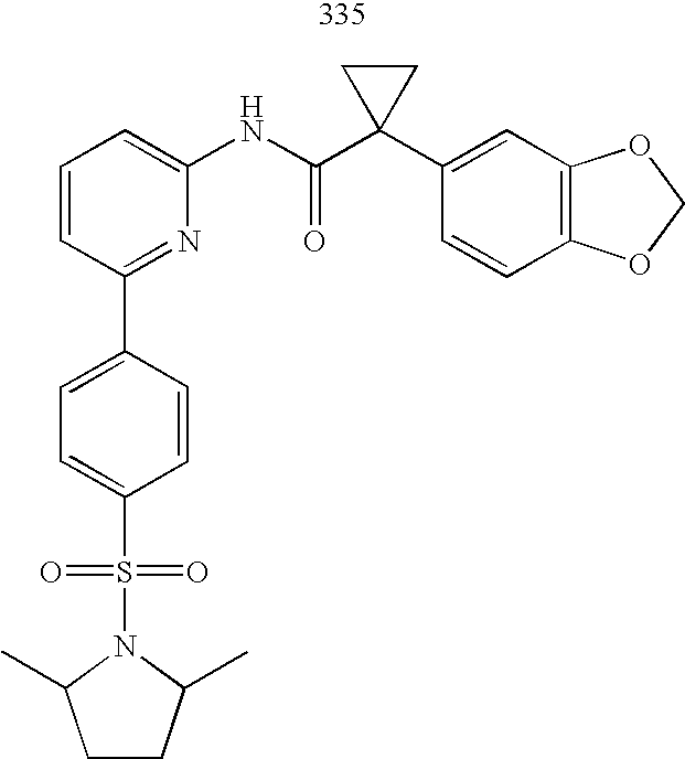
C1=CC=C(NC(C2(C3=CC4=C(C=C3)OCO4)CC2)=O)N=C1C1=CC=C(S(=O)(=O)N2C(C)CCC2C)C=C1
